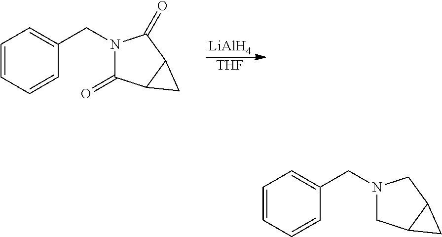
[LiAlH4].[THF].C1=CC=CC(CN2C(=O)C3C(C2=O)C3)=C1.C1=CC=CC(CN2CC3C(C2)C3)=C1
